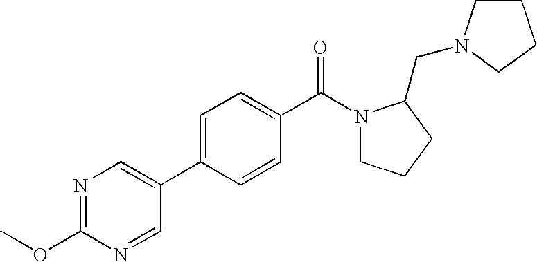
N1=C(OC)N=CC(C2=CC=C(C(N3CCCC3CN3CCCC3)=O)C=C2)=C1
